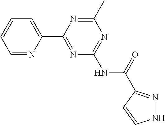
C1=NC(C2=NC(NC(=O)C3=NNC=C3)=NC(C)=N2)=CC=C1
